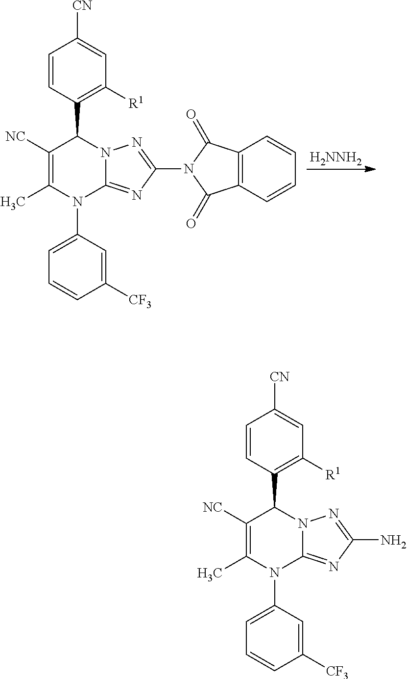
[H2NNH2].C1=CC(C2C([NC])=C(C)N(C3=CC=CC([CF3])=C3)C3=NC(N4C(=O)C5=C(C4=O)C=CC=C5)=NN23)=C([R1])C=C1[CN].C1=CC(C2C([NC])=C(C)N(C3=CC=CC([CF3])=C3)C3=NC(N)=NN23)=C([R1])C=C1[CN]
